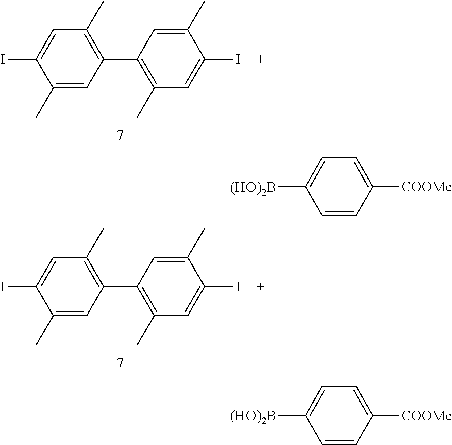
C1(C2=C(C)C=C(I)C(C)=C2)=C(C)C=C(I)C(C)=C1.C1(C2=C(C)C=C(I)C(C)=C2)=C(C)C=C(I)C(C)=C1.C1([COOMe])=CC=C([(HO)2B])C=C1.C1([COOMe])=CC=C([(HO)2B])C=C1
